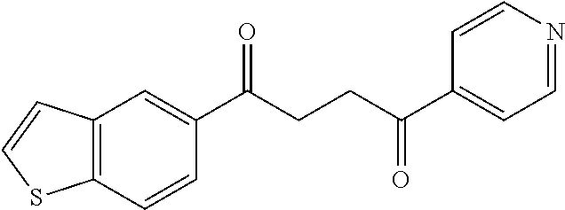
C12=C(C=CC(C(CCC(C3=CC=NC=C3)=O)=O)=C1)SC=C2
